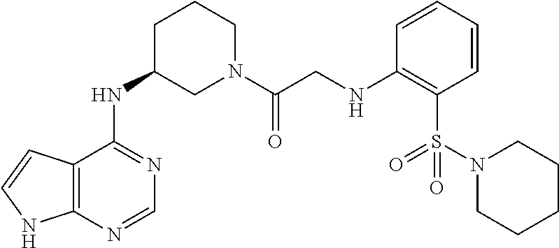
N(C1CN(C(CNC2=C(S(=O)(N3CCCCC3)=O)C=CC=C2)=O)CCC1)C1=NC=NC2=C1C=CN2
